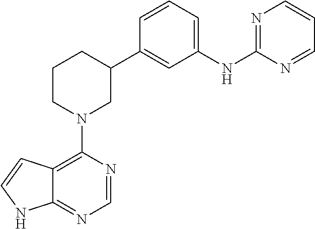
C12=C(N3CC(C4=CC(NC5=NC=CC=N5)=CC=C4)CCC3)N=CN=C1NC=C2
